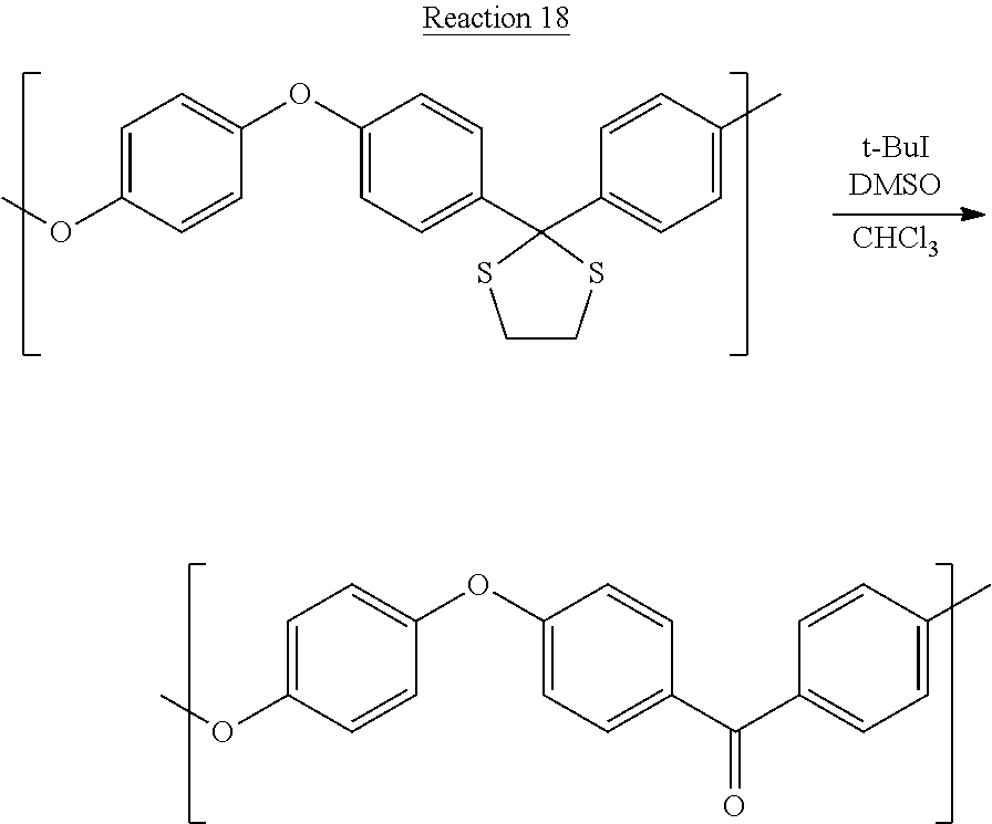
C1(OC)=CC=C(OC2=CC=C(C(C3=CC=C(C)C=C3)=O)C=C2)C=C1.[CHCl3].C1(OC)=CC=C(OC2=CC=C(C3(C4=CC=C(C)C=C4)SCCS3)C=C2)C=C1
